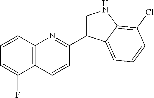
C12=C(C=CC=C1F)N=C(C1=CNC3=C(Cl)C=CC=C13)C=C2
